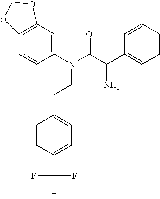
N(CCC1=CC=C(C(F)(F)F)C=C1)(C(=O)C(C1=CC=CC=C1)N)C1=CC2=C(C=C1)OCO2
